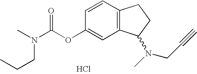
Cl.C1(OC(N(C)CCC)=O)=CC2=C(C=C1)CCC2N(C)CC#C
